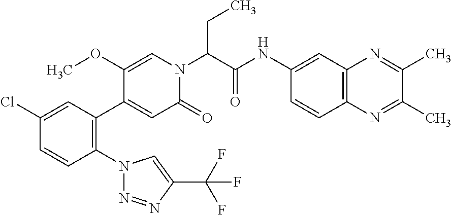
C1(Cl)=CC(C2=CC(=O)N(C(C(NC3=CC4=C(C=C3)N=C(C)C(C)=N4)=O)CC)C=C2OC)=C(N2N=NC(C(F)(F)F)=C2)C=C1
